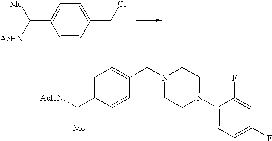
C1=C(C([Me])[AcHN])C=CC(CCl)=C1.C1=C(C([AcHN])[Me])C=CC(CN2CCN(C3=CC=C(F)C=C3F)CC2)=C1
